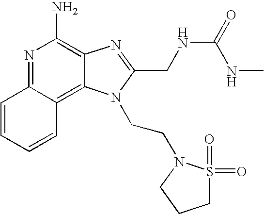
N1=C2C(=C3C(=C1N)N=C(CNC(NC)=O)N3CCN1S(=O)(=O)CCC1)C=CC=C2
